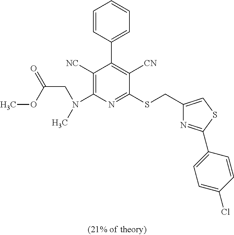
C1([NC])=C(N(CC(=O)OC)C)N=C(SCC2=CSC(C3=CC=C(Cl)C=C3)=N2)C([CN])=C1C1=CC=CC=C1
